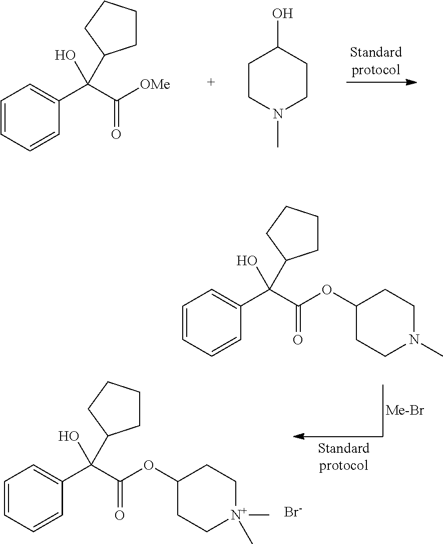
C1=CC=CC(C(C([OMe])=O)(O)C2CCCC2)=C1.C1CN(C)CCC1O.[Me-Br].C1=CC=CC(C(C(OC2CCN(C)CC2)=O)(O)C2CCCC2)=C1.C1=CC=CC(C(C(OC2CC[N+](C)(C)CC2)=O)(O)C2CCCC2)=C1.[Br-]
